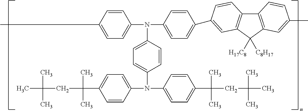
C1=CC(N(C2=CC=C(C)C=C2)C2=CC=C(C3=CC4=C(C5=C(C4([C8H17])[H17C8])C=C(C)C=C5)C=C3)C=C2)=CC=C1N(C1=CC=C(C(CC(C)(C)C)(C)C)C=C1)C1=CC=C(C(CC(C)(C)C)(C)C)C=C1
